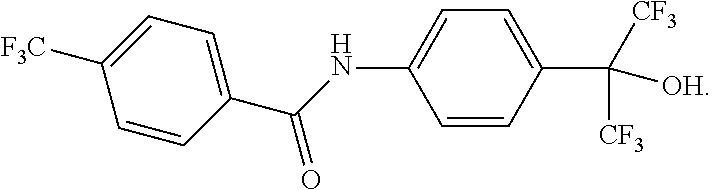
C1=C(C(NC2=CC=C(C([CF3])([CF3])[OH])C=C2)=O)C=CC([F3C])=C1
